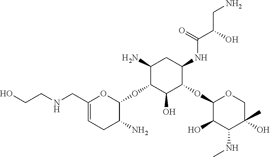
C1(N)C(OC2C(N)CC=C(CNCCO)O2)C(O)C(OC2C(O)C(NC)C(O)(C)CO2)C(NC(=O)C(CN)O)C1
